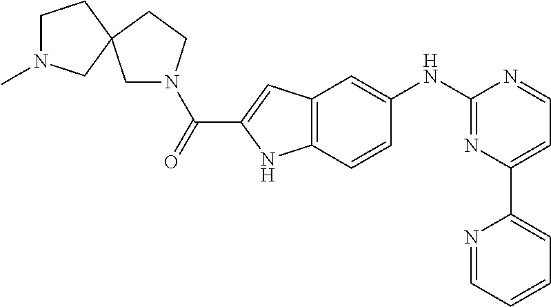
C1(NC2=CC3=C(C=C2)NC(C(N2CC4(CC2)CN(C)CC4)=O)=C3)=NC(C2=CC=CC=N2)=CC=N1
